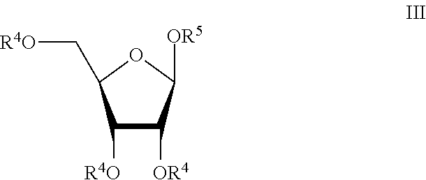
C1([R4O])C([OR4])C([OR5])OC1C[R4O]
